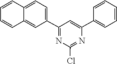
C1(Cl)=NC(C2=CC=CC=C2)=CC(C2=CC=C3C(=C2)C=CC=C3)=N1
